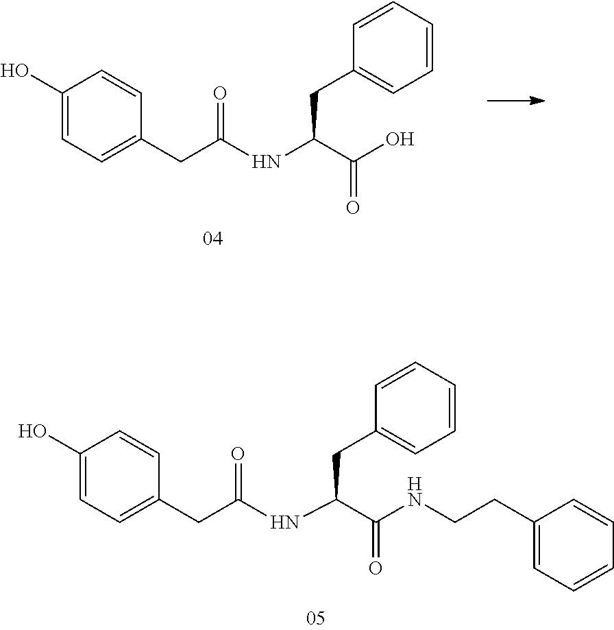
C1(O)=CC=C(CC(NC(C(O)=O)CC2=CC=CC=C2)=O)C=C1.C1(O)=CC=C(CC(NC(C(NCCC2=CC=CC=C2)=O)CC2=CC=CC=C2)=O)C=C1
